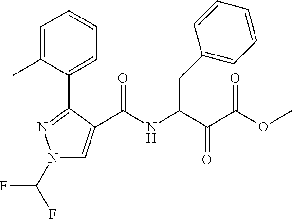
N1(C(F)F)C=C(C(NC(C(C(=O)OC)=O)CC2=CC=CC=C2)=O)C(C2=CC=CC=C2C)=N1
